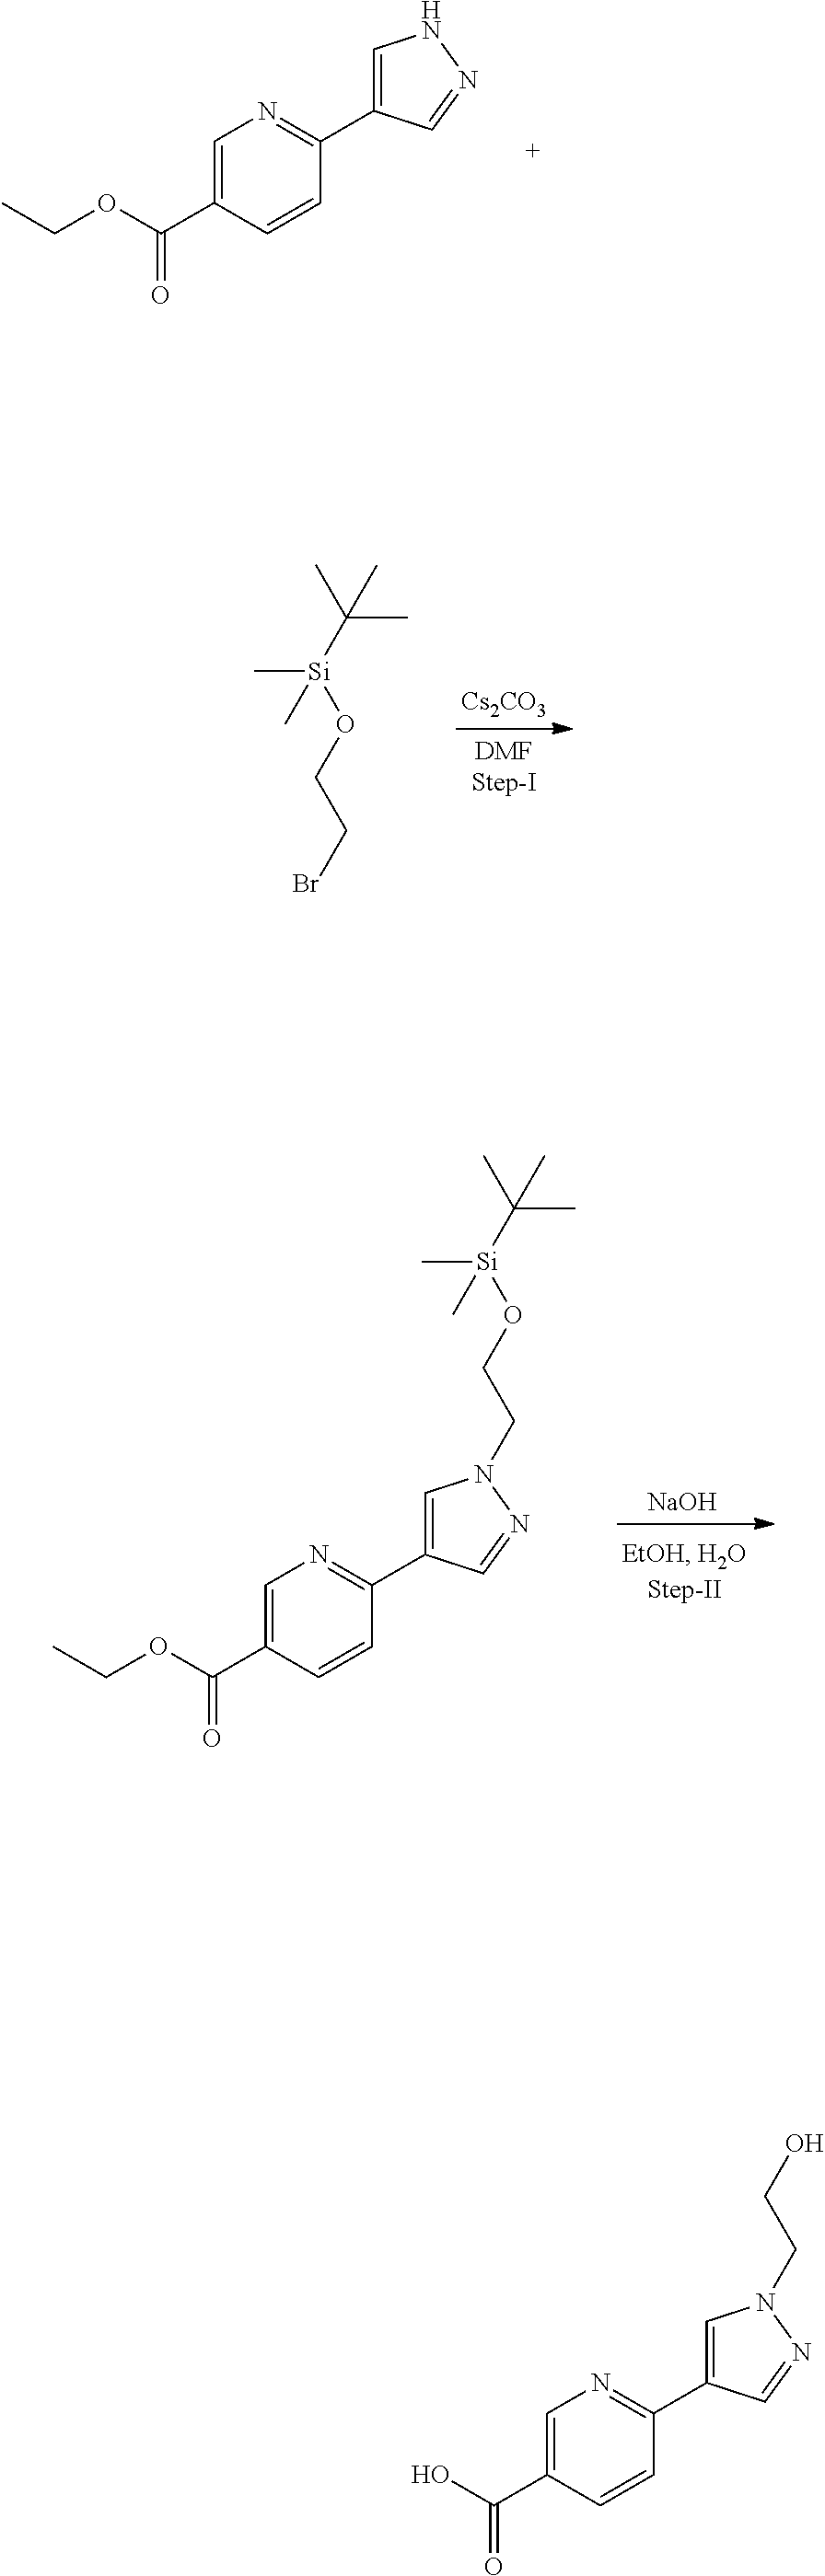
[NaOH].O(C(C1=CN=C(C2=CN(CCO[Si](C(C)(C)C)(C)C)N=C2)C=C1)=O)CC.O(C(C1=CN=C(C2=CNN=C2)C=C1)=O)CC.[Cs2CO3].BrCCO[Si](C(C)(C)C)(C)C.OC(C1=CN=C(C2=CN(CCO)N=C2)C=C1)=O
